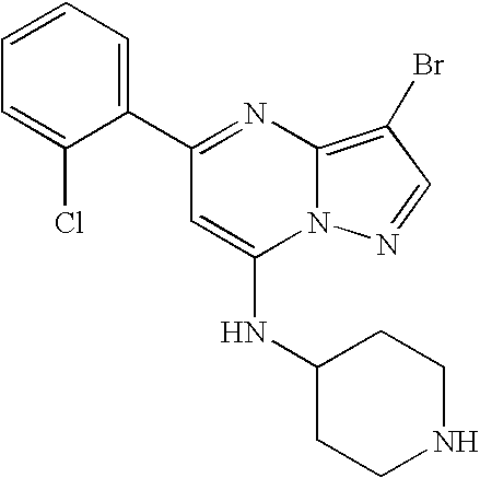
C1(C2=CC=CC=C2Cl)=NC2=C(Br)C=NN2C(NC2CCNCC2)=C1
